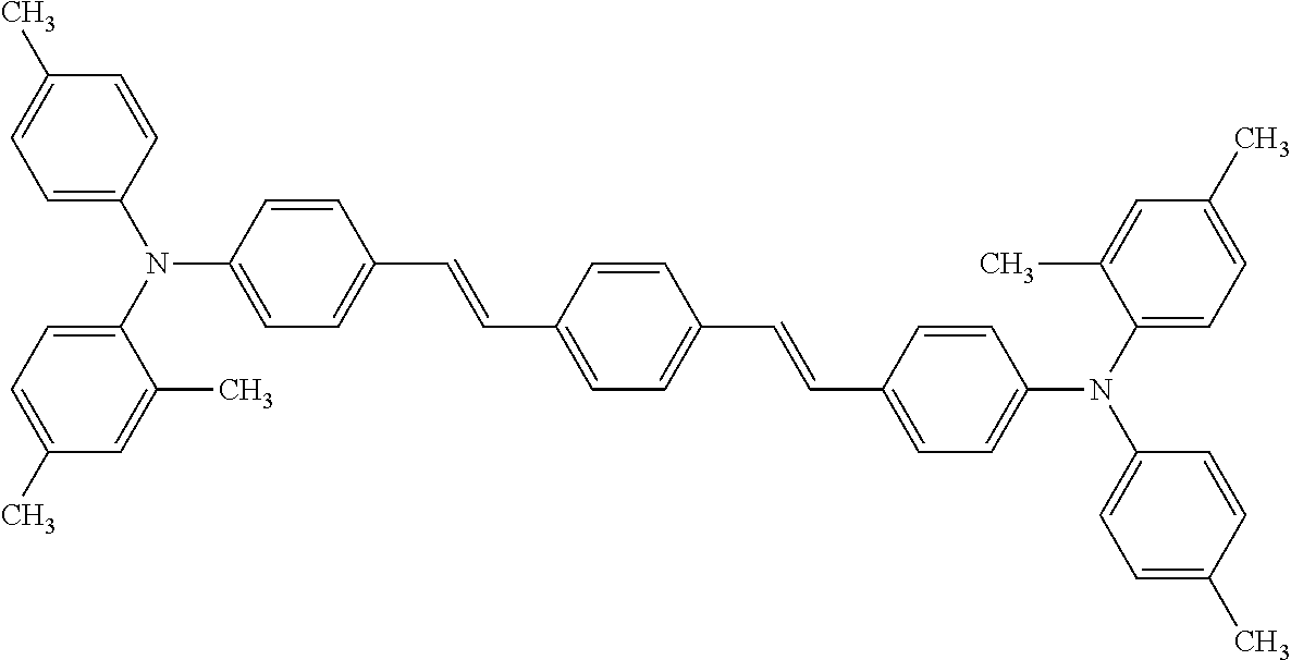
C1=C(N(C2=CC=C(C)C=C2C)C2=CC=C(C=CC3=CC=C(C=CC4=CC=C(N(C5=CC=C(C)C=C5C)C5=CC=C(C)C=C5)C=C4)C=C3)C=C2)C=CC(C)=C1
